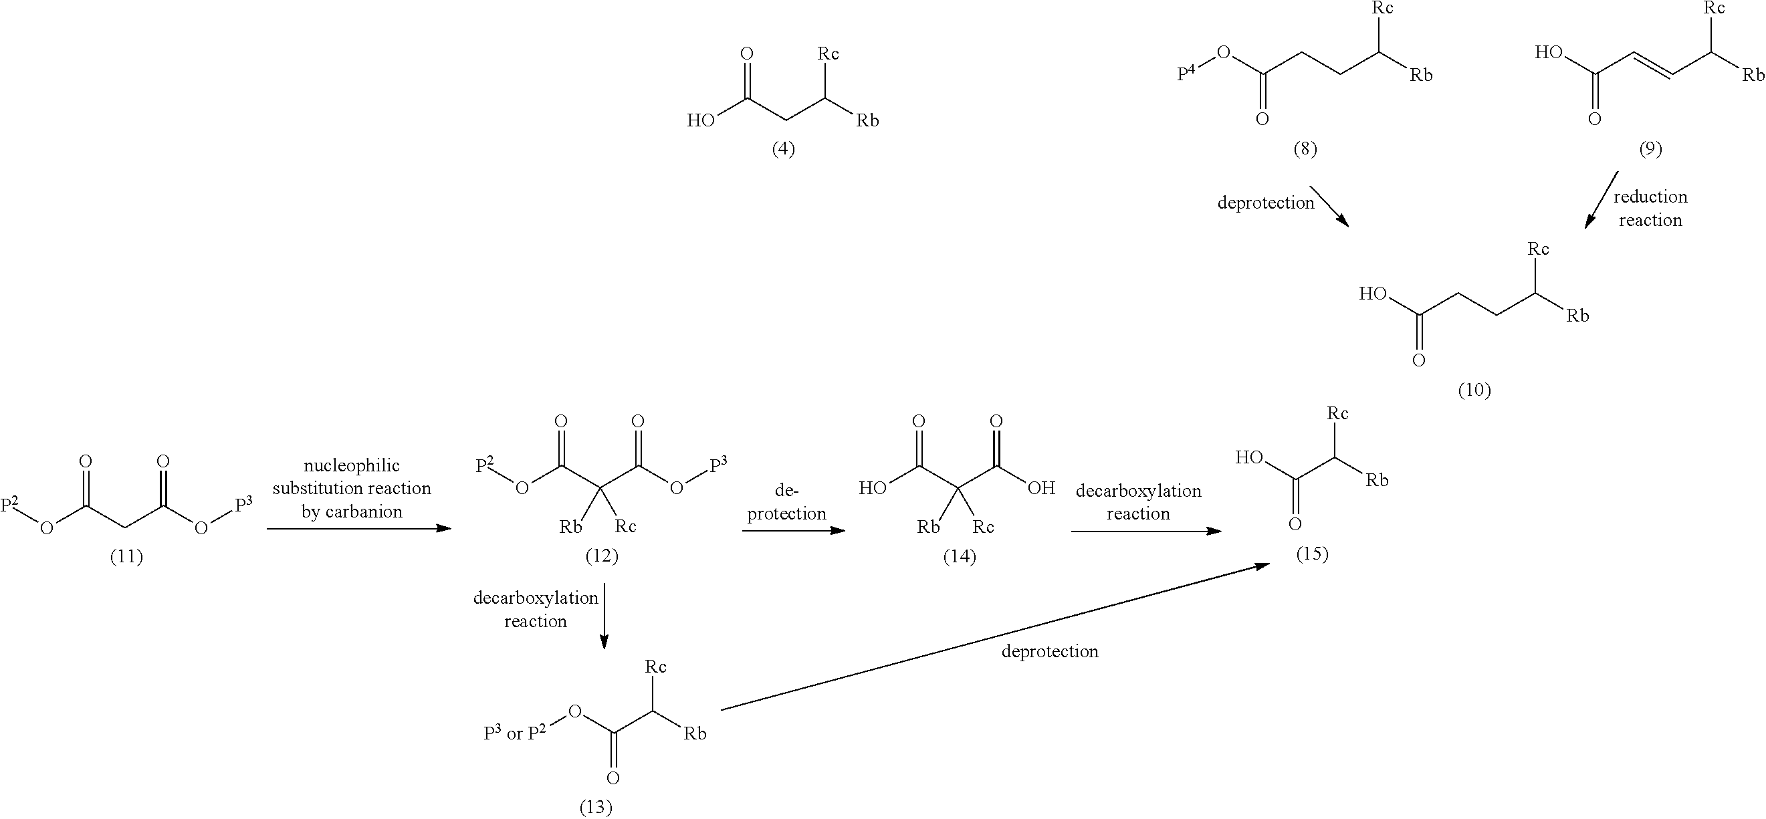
C(C([Rb])[Rc])C(O)=O.C(C([Rb])[Rc])CC(O[P4])=O.C(C([Rb])[Rc])=CC(O)=O.C(C([Rb])[Rc])CC(O)=O.O(C(CC(O[P3])=O)=O)[P2].O(C(C(C(O[P3])=O)([Rc])[Rb])=O)[P2].OC(C(C(O)=O)([Rc])[Rb])=O.C(C([Rb])[Rc])(O)=O.C(C([Rb])[Rc])(O[P3 or P2])=O
